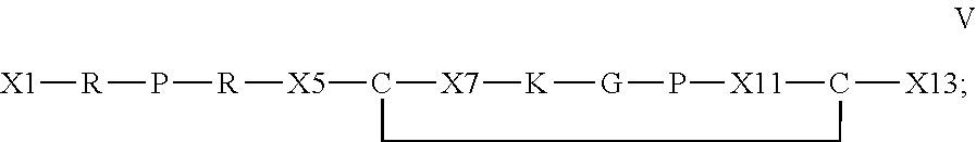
[X1][R]P[R][X5]C1[X7][K][G]P[X11]C([X13])CC1
